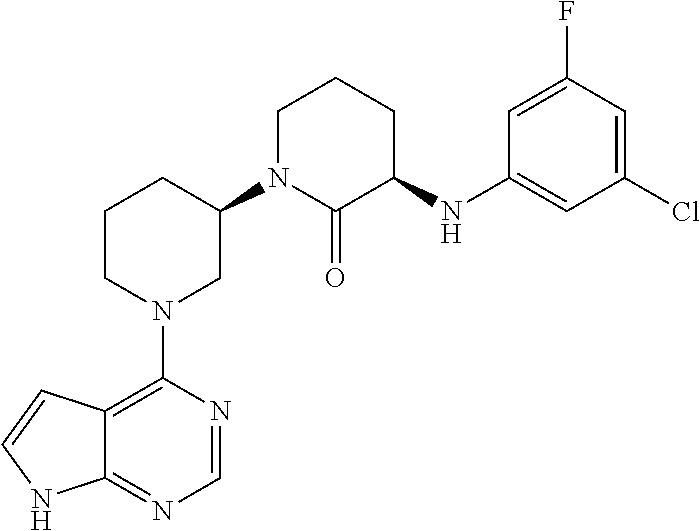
C1(N2CC(N3C(=O)C(NC4=CC(Cl)=CC(F)=C4)CCC3)CCC2)=C2C(=NC=N1)NC=C2
